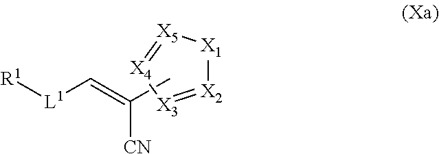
[R1][L1]C=C(C)[CN].[X2]1=[X3][X4]=[X5][X1]1
